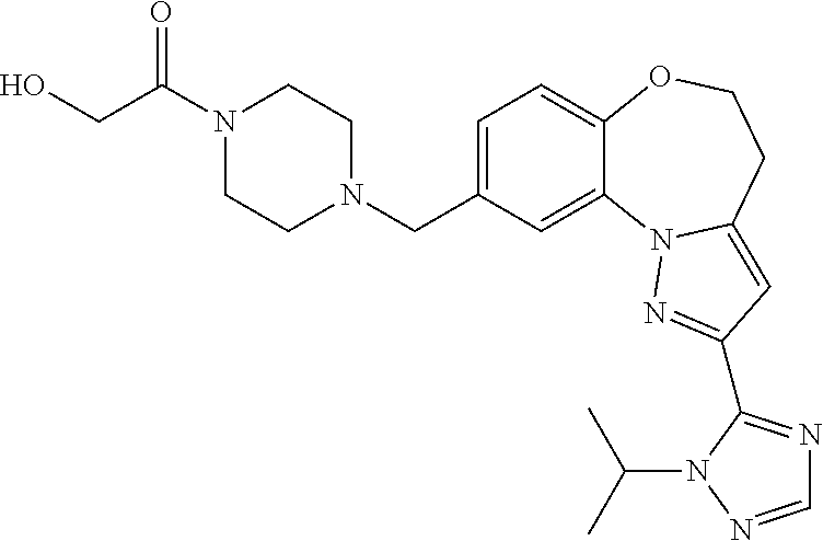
C1=C(CN2CCN(C(CO)=O)CC2)C=C2C(=C1)OCCC1=CC(C3=NC=NN3C(C)C)=NN21
